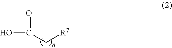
OC(C[R7])=O
